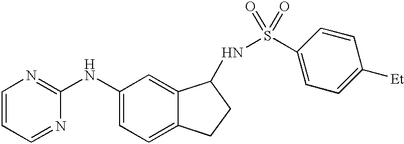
N1=CC=CN=C1NC1=CC=C2C(=C1)C(NS(=O)(=O)C1=CC=C([Et])C=C1)CC2
